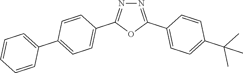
C1(C2=CC=C(C3=CC=CC=C3)C=C2)=NN=C(C2=CC=C(C(C)(C)C)C=C2)O1
